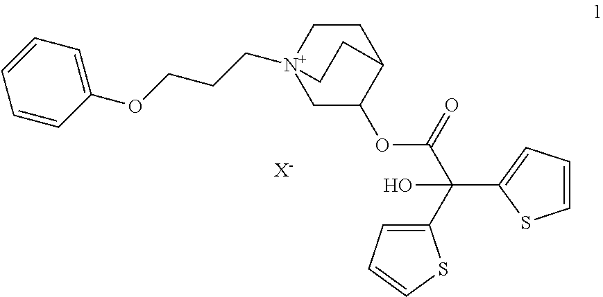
C1=CC(OCCC[N+]23CC(OC(C(O)(C4=CC=CS4)C4=CC=CS4)=O)C(CC2)CC3)=CC=C1.[X-]
